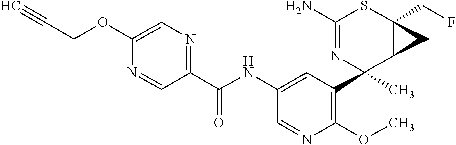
C1(N)=NC(C2=C(OC)N=CC(NC(C3=NC=C(OCC#C)N=C3)=O)=C2)(C)C2C(CF)(S1)C2
